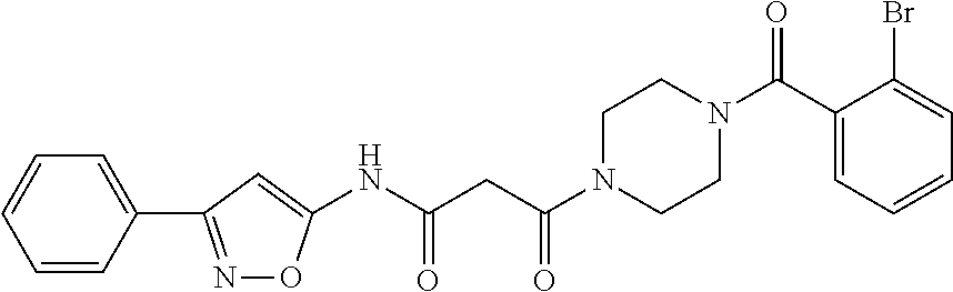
C1=CC(C2=NOC(NC(CC(N3CCN(C(C4=CC=CC=C4Br)=O)CC3)=O)=O)=C2)=CC=C1
